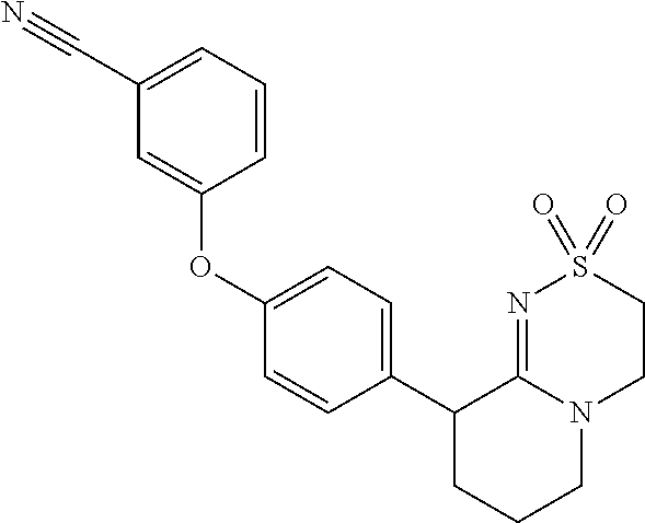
C1S(=O)(=O)N=C2N(C1)CCCC2C1=CC=C(OC2=CC(C#N)=CC=C2)C=C1
